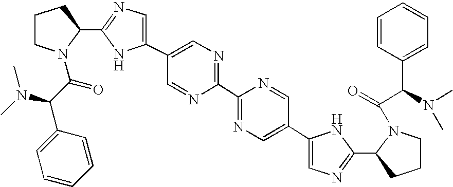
C1(C2=CN=C(C3CCCN3C(C(N(C)C)C3=CC=CC=C3)=O)N2)=CN=C(C2=NC=C(C3=CN=C(C4CCCN4C(=O)C(N(C)C)C4=CC=CC=C4)N3)C=N2)N=C1
